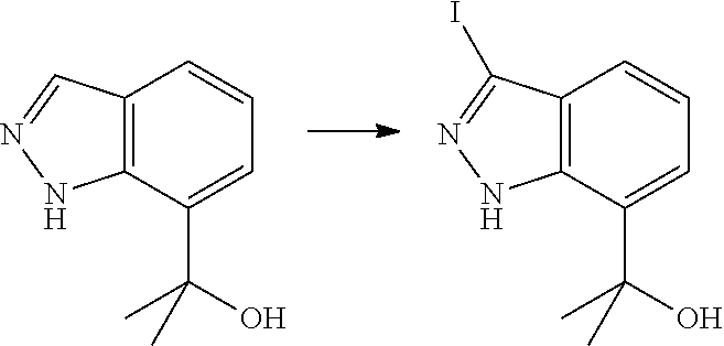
C12=C(C(C(O)(C)C)=CC=C1)NN=C2.C12=C(C(C(O)(C)C)=CC=C1)NN=C2I
